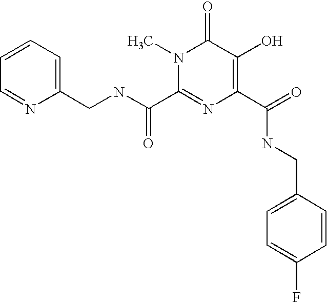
C1=CC=C(CNC(C2=NC(C(=O)NCC3=CC=C(F)C=C3)=C(O)C(=O)N2C)=O)N=C1
